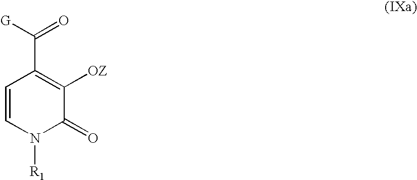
C1=CN([R1])C(=O)C([OZ])=C1C([G])=O
